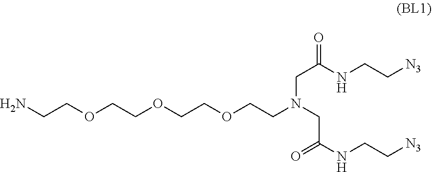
NCCOCCOCCOCCN(CC(NCC[N3])=O)CC(=O)NCC[N3]
